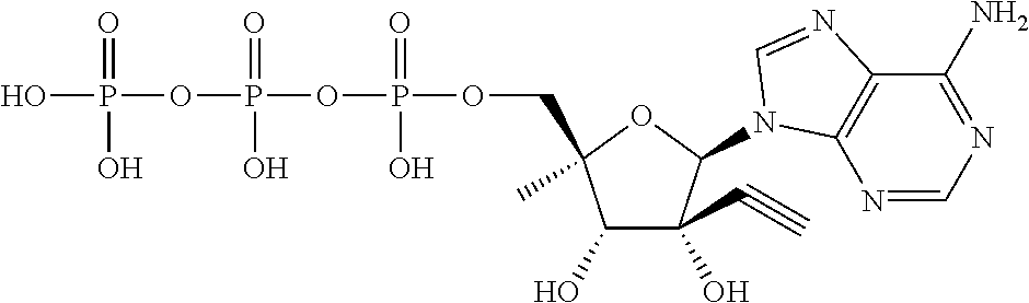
OP(=O)(OP(=O)(O)OP(=O)(O)OCC1(C)C(O)C(O)(C#C)C(N2C3=C(C(N)=NC=N3)N=C2)O1)O
